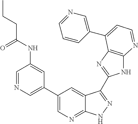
C1=NC=C(C2=CN=C3C(=C2)C(C2=NC4=C(N2)N=CC=C4C2=CN=CC=C2)=NN3)C=C1NC(=O)CCC
